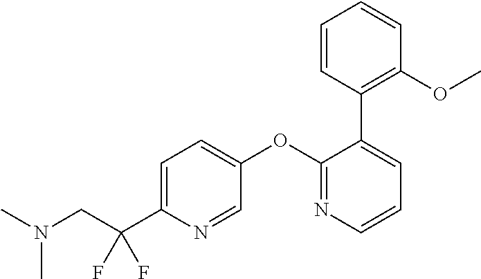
C1=C(C(CN(C)C)(F)F)N=CC(OC2=NC=CC=C2C2=C(OC)C=CC=C2)=C1
